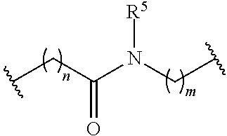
O=C(CC)N(CC)[R5]
